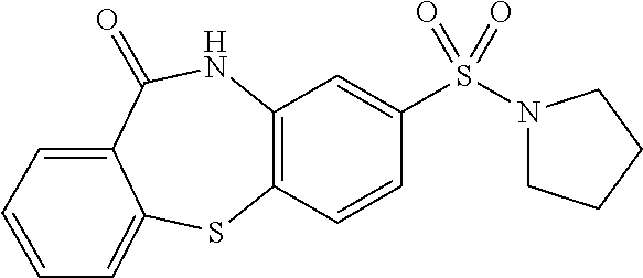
C12=C(NC(=O)C3=CC=CC=C3S1)C=C(S(=O)(N1CCCC1)=O)C=C2
